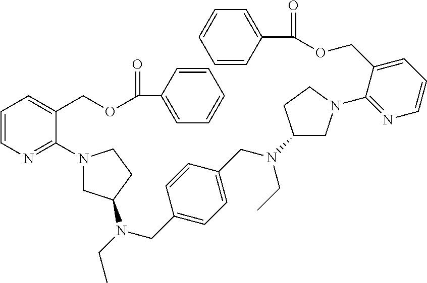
C1=CN=C(N2CC(N(CC)CC3=CC=C(CN(C4CN(C5=NC=CC=C5COC(=O)C5=CC=CC=C5)CC4)CC)C=C3)CC2)C(COC(C2=CC=CC=C2)=O)=C1
